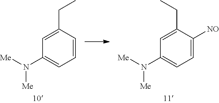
C1=C(CC)C=CC=C1N([Me])[Me].C1=C(CC)C([NO])=CC=C1N([Me])[Me]
